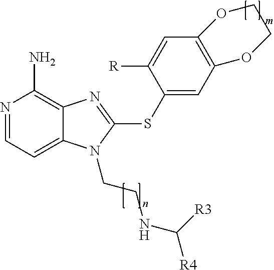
C1=C(SC2=NC3=C(N)N=CC=C3N2CCNC([R4])[R3])C([R])=CC2=C1OCCO2
